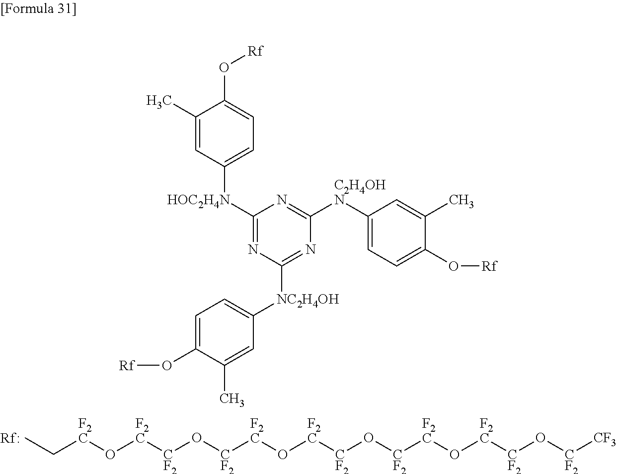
CC[F2C]O[F2C][CF2]O[CF2][F2C]O[F2C][CF2]O[CF2][F2C]O[F2C][CF2]O[CF2][CF3].[Rf].C1=C(O[Rf])C(C)=CC([NC2H4OH]C2=NC([C2H4OHN]C3=CC=C(O[Rf])C(C)=C3)=NC([HOC2H4N]C3=CC=C(O[Rf])C(C)=C3)=N2)=C1
